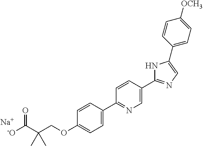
[-O]C(C(COC1=CC=C(C2=NC=C(C3=NC=C(C4=CC=C([OCH3])C=C4)N3)C=C2)C=C1)(C)C)=O.[Na]
